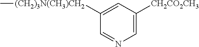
C1([(CH2)3N(CH3)CH2]C)=CC([CH2CO2CH3])=CN=C1
